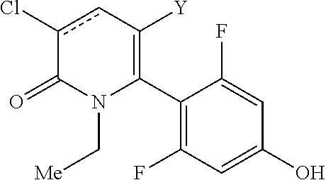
C1(C2=C([Y])cc(Cl)C(=O)N2C[Me])=C(F)C=C(O)C=C1F
